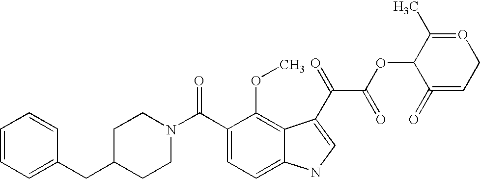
C1=CC=C(CC2CCN(C(C3=CC=C4C(=C3OC)C(C(C(=O)OC3C(=O)=CCO=C3C)=O)=CN4)=O)CC2)C=C1
